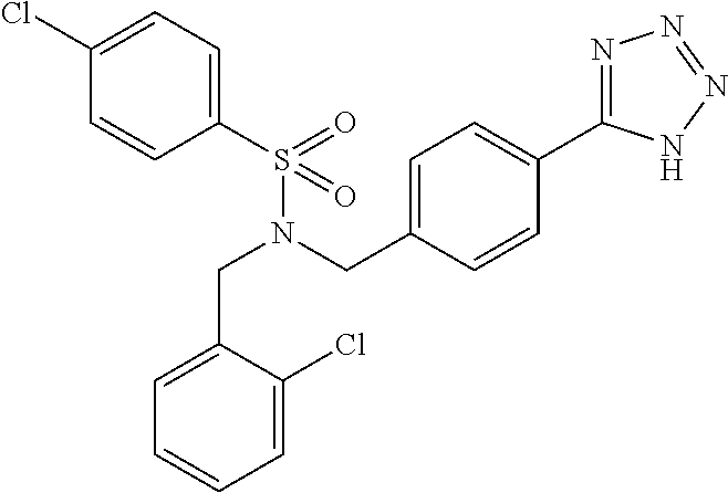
C(N(CC1=CC=C(C2=NN=NN2)C=C1)S(C1=CC=C(Cl)C=C1)(=O)=O)C1=CC=CC=C1Cl
